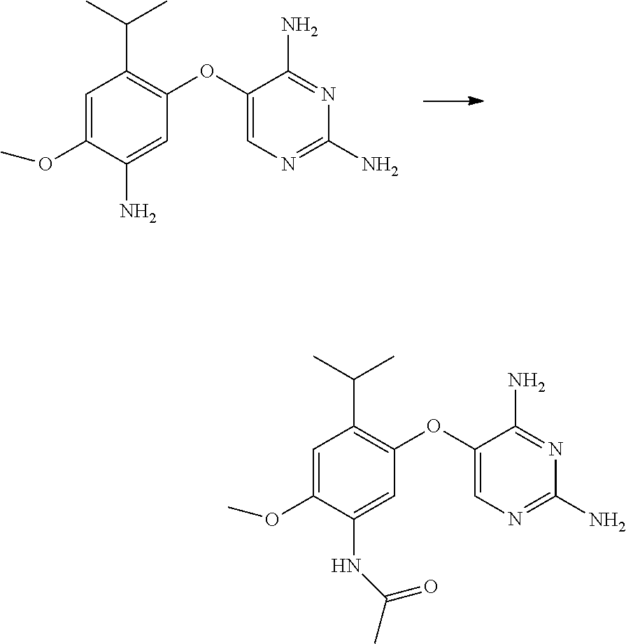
N1=C(N)C(OC2=C(C(C)C)C=C(OC)C(N)=C2)=CN=C1N.N1=C(N)C(OC2=C(C(C)C)C=C(OC)C(NC(C)=O)=C2)=CN=C1N
